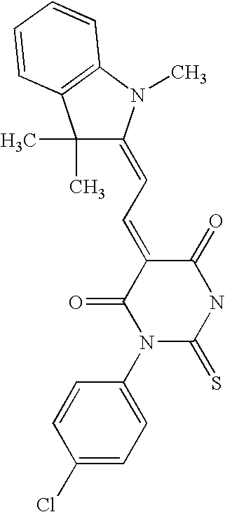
C1=CC(Cl)=CC=C1N1C(=S)NC(=O)C(=CC=C2C(C)(C)C3=C(N2C)C=CC=C3)C1=O
